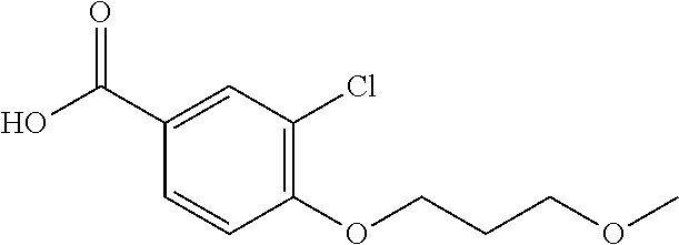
OC(C1=CC(Cl)=C(OCCCOC)C=C1)=O
